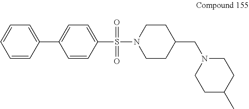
C1CN(S(C2=CC=C(C3=CC=CC=C3)C=C2)(=O)=O)CCC1CN1CCC(C)CC1
